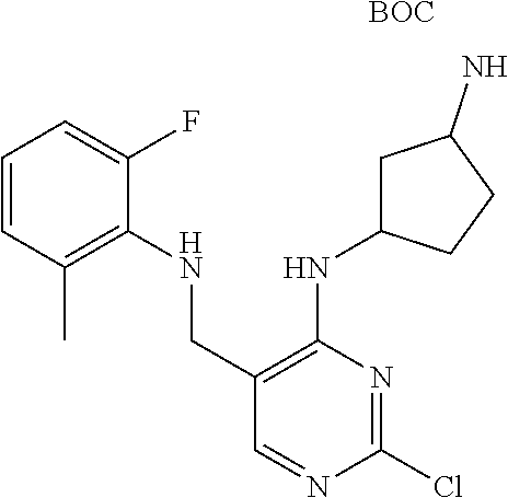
C1(CNC2=C(C)C=CC=C2F)=C(NC2CC(N)CC2)N=C(Cl)N=C1.[BOC]
